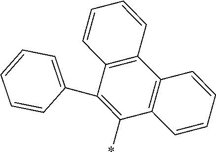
C1(C2=CC=CC=C2)=C(*)C2=C(C3=C1C=CC=C3)C=CC=C2
